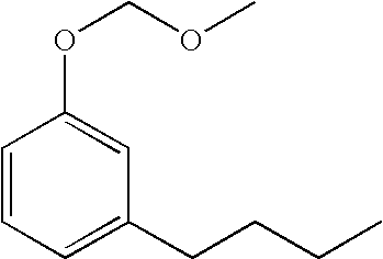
C1=CC=C(CCCC)C=C1OCOC
